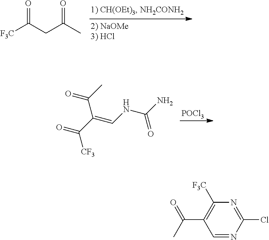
[F3C]C(CC(C)=O)=O.[POCl3].O=C(C(=CNC(N)=O)C(C)=O)[CF3].C1=NC(Cl)=NC([F3C])=C1C(C)=O
